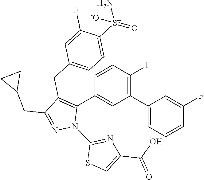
C1(C2=CC=CC(F)=C2)=C(F)C=CC(C2=C(CC3=CC=C([S+](=O)([-O])N)C(F)=C3)C(CC3CC3)=NN2C2=NC(C(=O)O)=CS2)=C1
